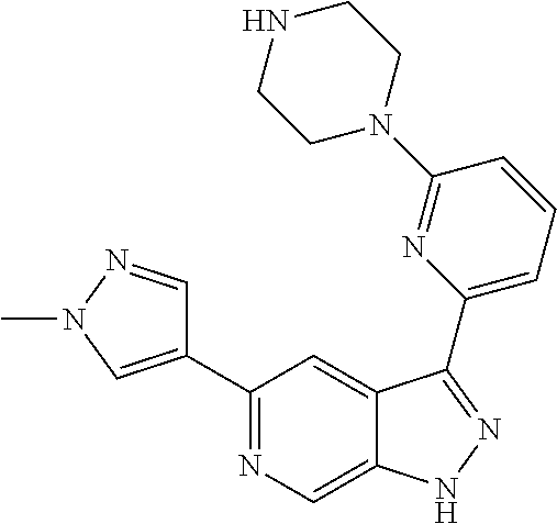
C1(C2=CN(C)N=C2)=NC=C2C(=C1)C(C1=CC=CC(N3CCNCC3)=N1)=NN2
